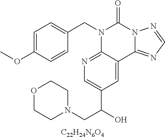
[C22H24N6O4].C1=C(OC)C=CC(CN2C3=NC=C(C(CN4CCOCC4)O)C=C3C3=NC=NN3C2=O)=C1
